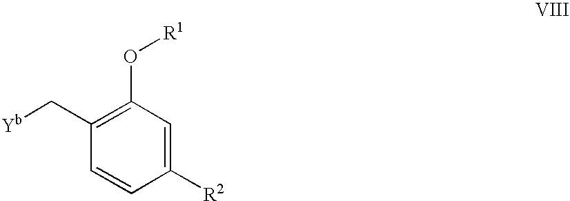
C1(O[R1])=C(C[Yb])C=CC([R2])=C1
